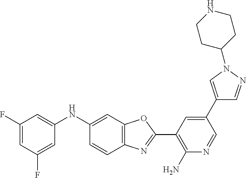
C1(NC2=CC3=C(C=C2)N=C(C2=C(N)N=CC(C4=CN(C5CCNCC5)N=C4)=C2)O3)=CC(F)=CC(F)=C1
